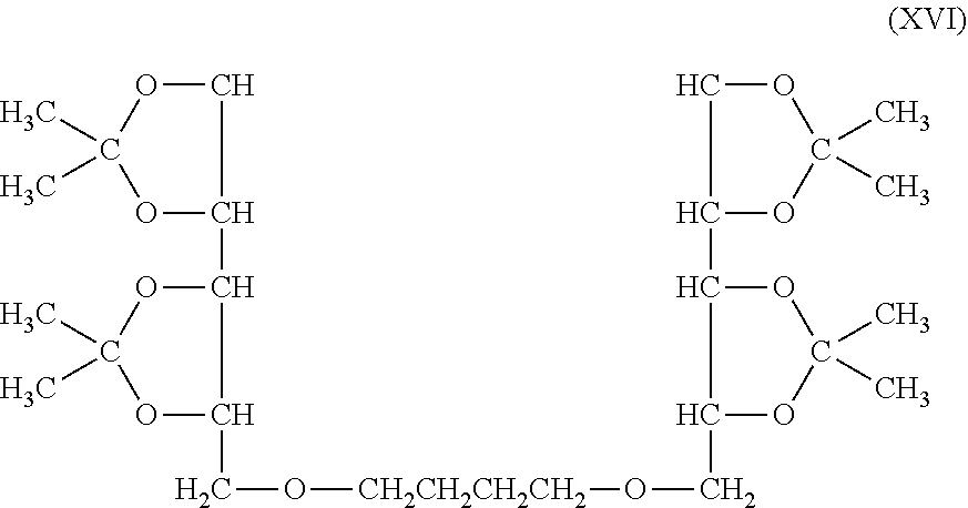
C(O[CH2CH2CH2CH2]OCC1OC(C)(C)OC1C1OC(C)(C)OC1)C1OC(C)(C)OC1C1OC(C)(C)OC1
